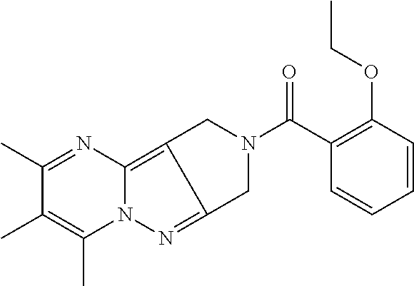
N1=C(C)C(C)=C(C)N2C1=C1CN(C(C3=C(OCC)C=CC=C3)=O)CC1=N2
